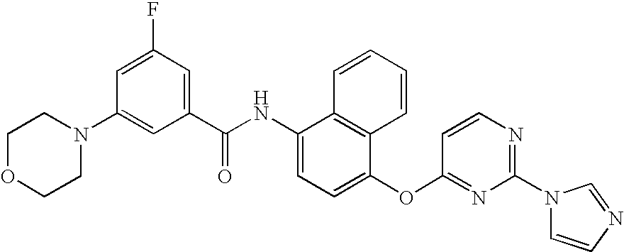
C1OCCN(C2=CC(C(NC3=CC=C(OC4=NC(N5C=CN=C5)=NC=C4)C4=C3C=CC=C4)=O)=CC(F)=C2)C1
